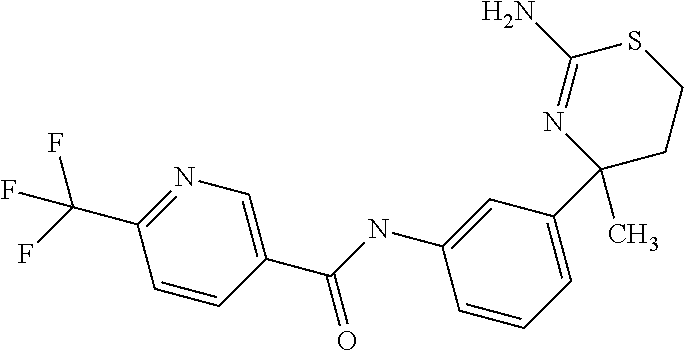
C1=CC(C(NC2=CC(C3(C)CCSC(N)=N3)=CC=C2)=O)=CN=C1C(F)(F)F
